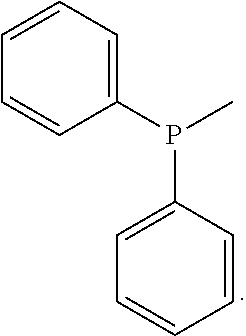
C1=CC=CC(P(C)C2=CC=CC=C2)=C1
